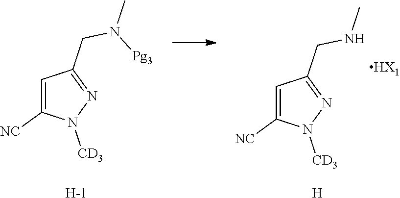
C1=C([NC])N([CD3])N=C1CN(C)[Pg3].[H].[H].C1=C([NC])N([CD3])N=C1CNC.[HX1]
